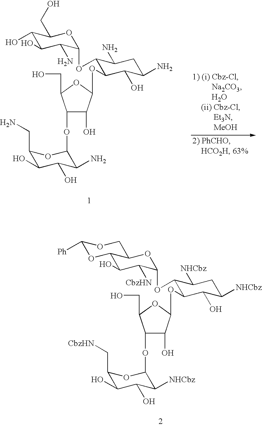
C1(O)C(O)C(N)C(OC2C(OC3C(O)C(OC4C(N)C(O)C(O)C(CN)O4)C(CO)O3)C(O)C(N)CC2N)OC1CO.C1(O)C([CbzHN])C(OC2C(OC3C(O)C(OC4C([NHCbz])C(O)C(O)C(C[CbzHN])O4)C(CO)O3)C(O)C([NHCbz])CC2[NHCbz])OC2C1OC([Ph])OC2
